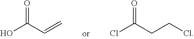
O=C(C=C)O.O=C(CCCl)Cl
